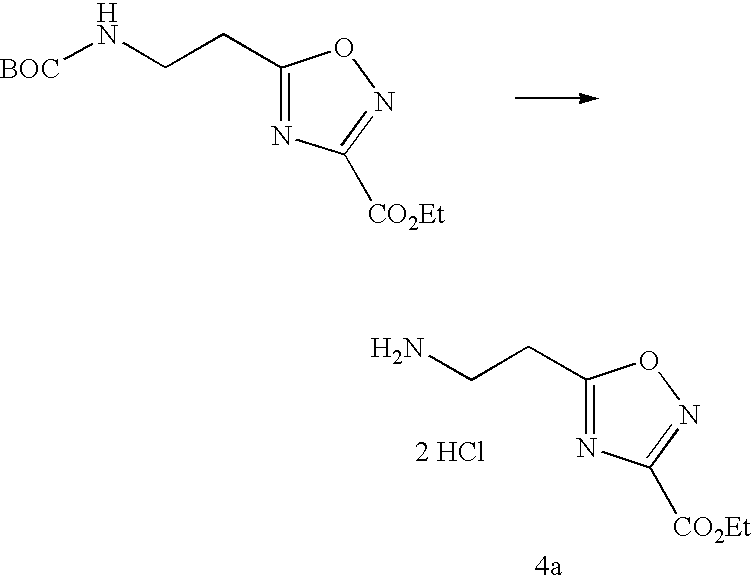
C1(CCN[BOC])=NC([CO2Et])=NO1.C1(CCN)=NC([CO2Et])=NO1.[2 HCl]
